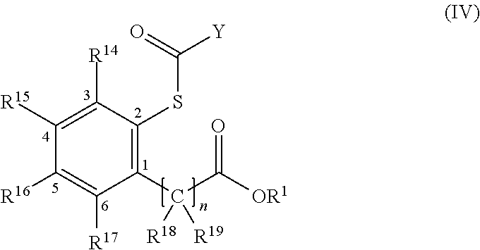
C1(C(C([OR1])=O)([R18])[R19])=C(SC([Y])=O)C([R14])=C([R15])C([R16])=C1[R17]
